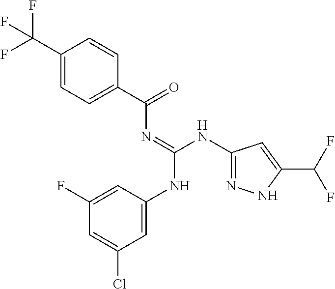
C1=C(C(F)(F)F)C=CC(C(N=C(NC2=NNC(C(F)F)=C2)NC2=CC(Cl)=CC(F)=C2)=O)=C1
